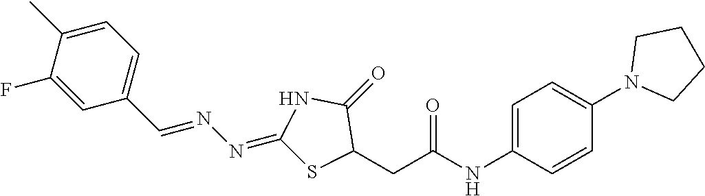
C1(C)=CC=C(C=NN=C2SC(CC(NC3=CC=C(N4CCCC4)C=C3)=O)C(=O)N2)C=C1F
